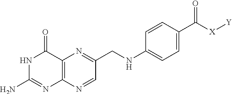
C1(N)=NC2=C(C(=O)N1)N=C(CNC1=CC=C(C([X][Y])=O)C=C1)C=N2
